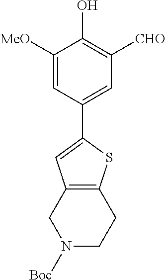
C1=C([MeO])C(O)=C([CHO])C=C1C1=CC2=C(S1)CCN([Boc])C2
